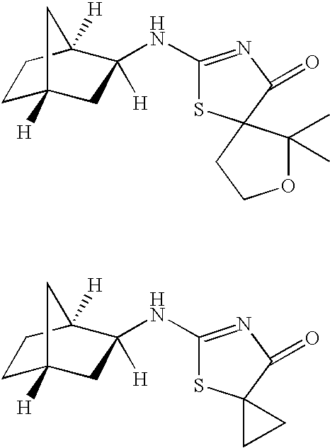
C1C2([H])CC(NC3=NC(=O)C4(S3)CCOC4(C)C)([H])C([H])(C1)C2.C1C2([H])CC(NC3=NC(=O)C4(S3)CC4)([H])C([H])(C1)C2
